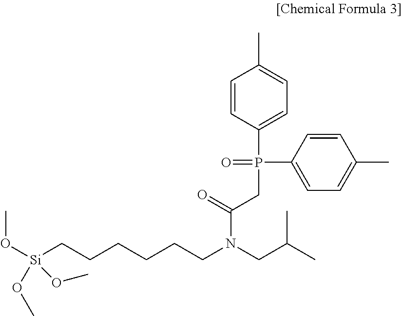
CO[Si](CCCCCCN(CC(C)C)C(=O)CP(=O)(C1=CC=C(C)C=C1)C1=CC=C(C)C=C1)(OC)OC
